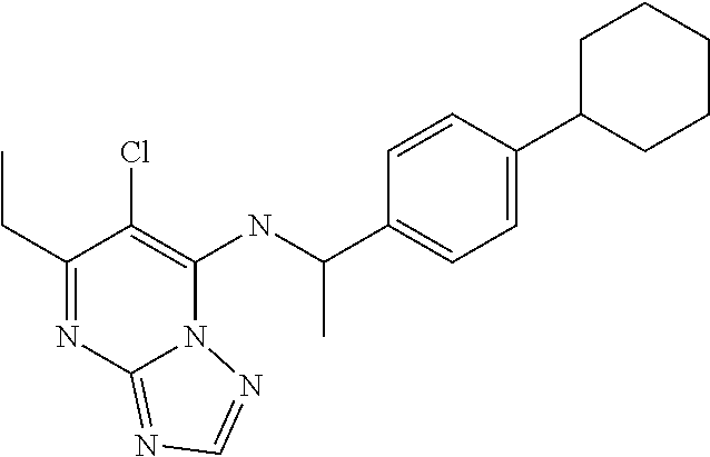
C1(CC)=NC2=NC=NN2C(NC(C2=CC=C(C3CCCCC3)C=C2)C)=C1Cl
